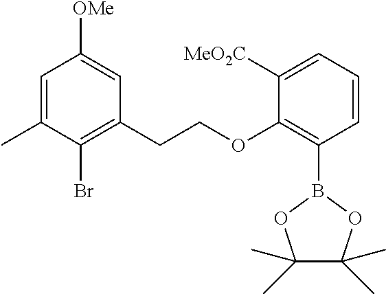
C1(C)=CC([OMe])=CC(CCOC2=C(B3OC(C)(C)C(C)(C)O3)C=CC=C2[MeO2C])=C1Br
